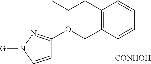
C1(CCC)=C(COC2=NN([G])C=C2)C([CONHOH])=CC=C1
